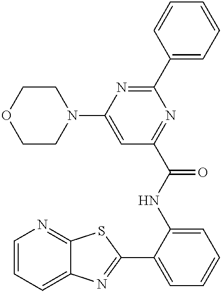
C1=CC=C2C(=N1)SC(C1=CC=CC=C1NC(C1=NC(C3=CC=CC=C3)=NC(N3CCOCC3)=C1)=O)=N2
